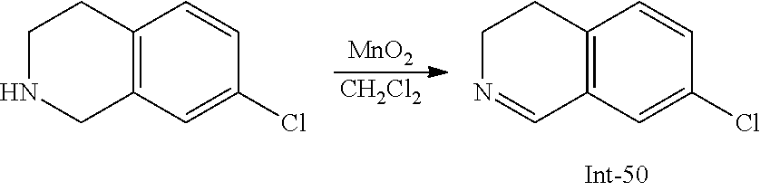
C12=C(C=C(Cl)C=C1)CNCC2.[MnO2].[CH2Cl2].C12=C(C=C(Cl)C=C1)C=NCC2
